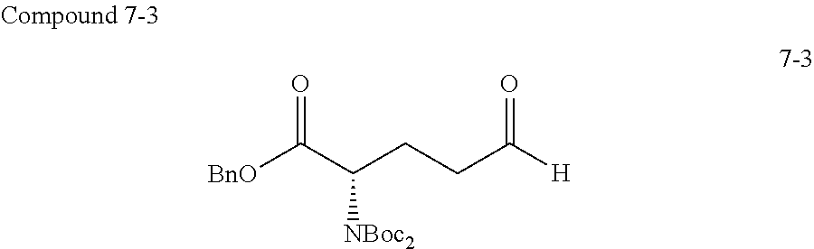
[BnO]C(C(CCC([H])=O)[NBoc2])=O
